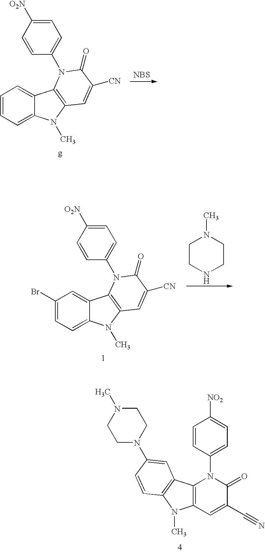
C12=C(C=C(C#N)C(=O)N1C1=CC=C([NO2])C=C1)N(C)C1=C2C=C(N2CCN(C)CC2)C=C1.C1=CC=C2C(=C1)C1=C(N2C)C=C([CN])C(=O)N1C1=CC=C([O2N])C=C1.[NBS].C1(Br)=CC=C2C(=C1)C1=C(N2C)C=C([CN])C(=O)N1C1=CC=C([O2N])C=C1.C1CNCCN1C
